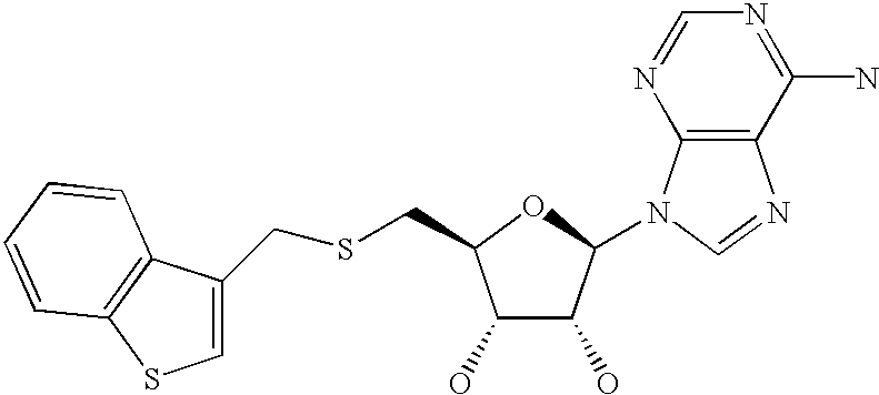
C1(O)C(O)C(N2C3=C(N=C2)C(N)=NC=N3)OC1CSCC1=CSC2=C1C=CC=C2
